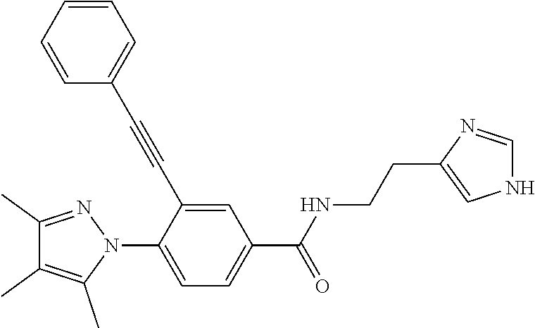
C1(C)=NN(C2=CC=C(C(NCCC3=CNC=N3)=O)C=C2C#CC2=CC=CC=C2)C(C)=C1C
